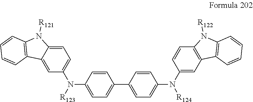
C1=C2C(=CC(N([R123])C3=CC=C(C4=CC=C(N([R124])C5=CC6=C(C=C5)N([R122])C5=C6C=CC=C5)C=C4)C=C3)=C1)C1=C(N2[R121])C=CC=C1
